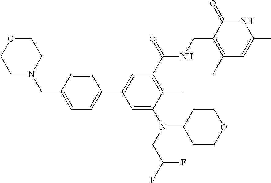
N(C1=CC(C2=CC=C(CN3CCOCC3)C=C2)=CC(C(NCC2=C(C)C=C(C)NC2=O)=O)=C1C)(CC(F)F)C1CCOCC1
